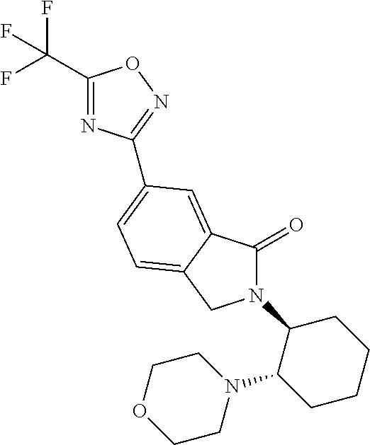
C1(C(F)(F)F)=NC(C2=CC=C3C(=C2)C(=O)N(C2C(N4CCOCC4)CCCC2)C3)=NO1
